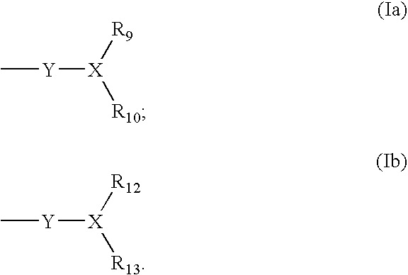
C[Y][X]([R10])[R9].C[Y][X]([R13])[R12]
